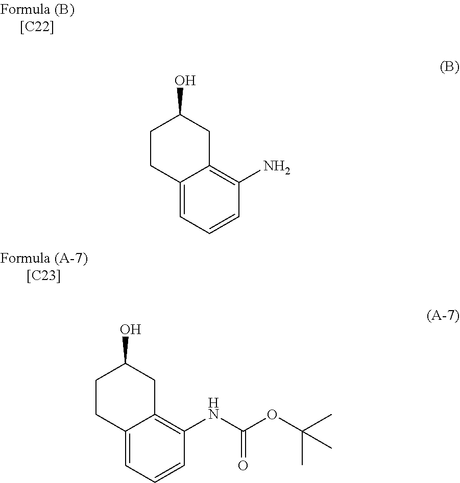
C12=CC=CC(N)=C1CC(O)CC2.C12=CC=CC(NC(OC(C)(C)C)=O)=C1CC(O)CC2
